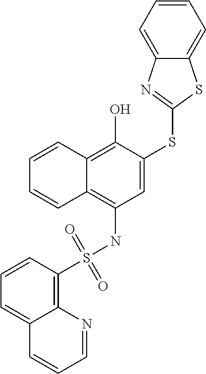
C1=C(SC2=NC3=CC=CC=C3S2)C(O)=C2C(=C1NS(C1=C3C(=CC=C1)C=CC=N3)(=O)=O)C=CC=C2
